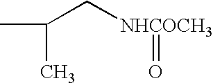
CC(C[NHCOCH3]=O)C
